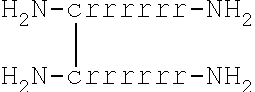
[H2N-crrrrrr-NH2][H2N-crrrrrr-NH2]
